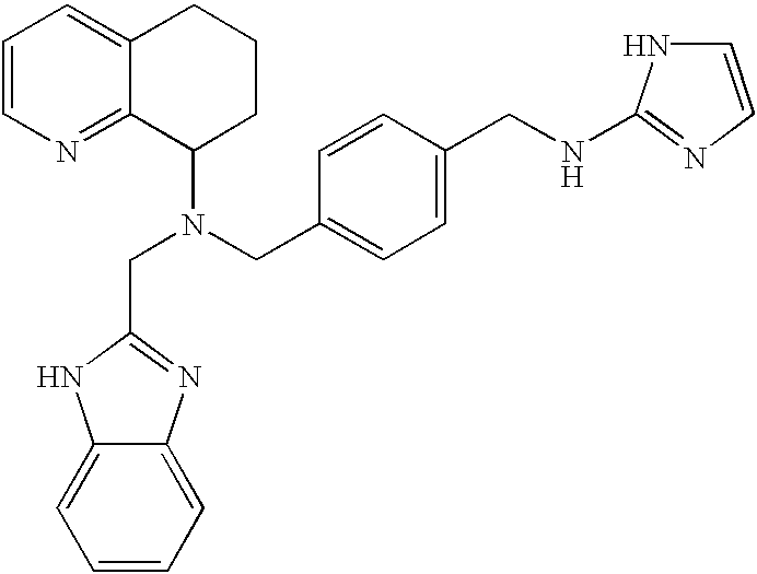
C(N(CC1=CC=C(CNC2=NC=CN2)C=C1)C1CCCC2=CC=CN=C12)C1=NC2=CC=CC=C2N1
